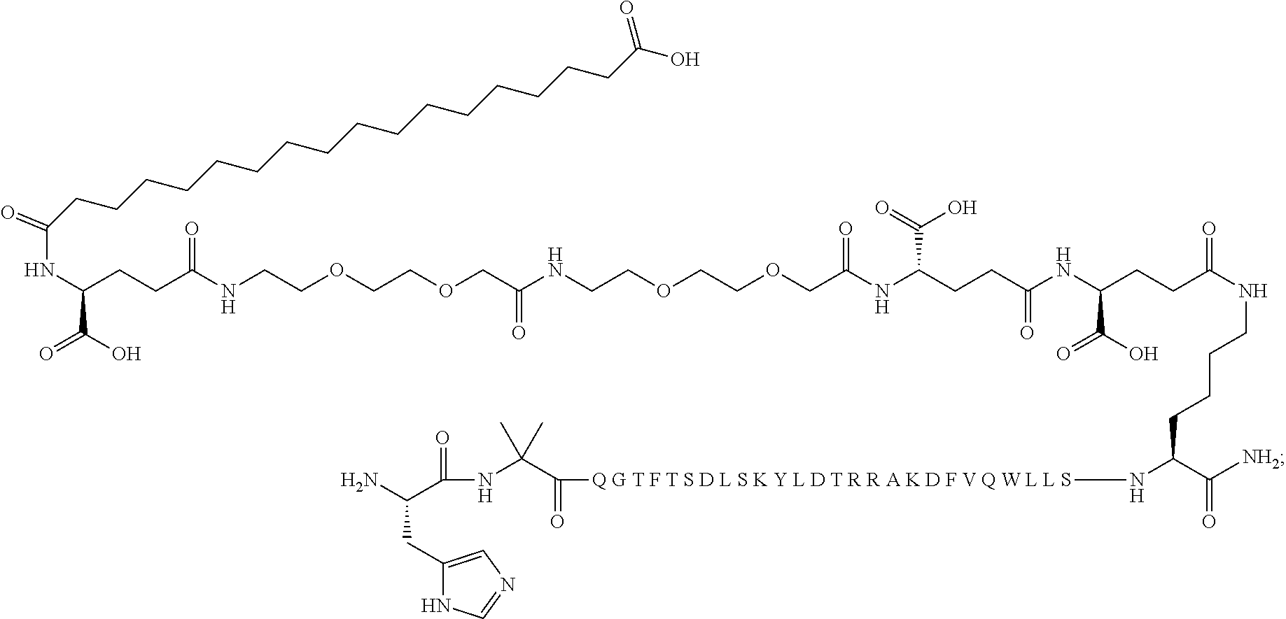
[Q G T F T S D L S K Y L D T R R A K D F V Q W L L S](NC(C(=O)[NH2])CCCCNC(CCC(NC(CCC(NC(COCCOCCNC(COCCOCCNC(CCC(C(=O)O)NC(CCCCCCCCCCCCCCCCC(O)=O)=O)=O)=O)=O)C(O)=O)=O)C(=O)O)=O)C(C(NC(C(N)CC1=CN=CN1)=O)(C)C)=O
